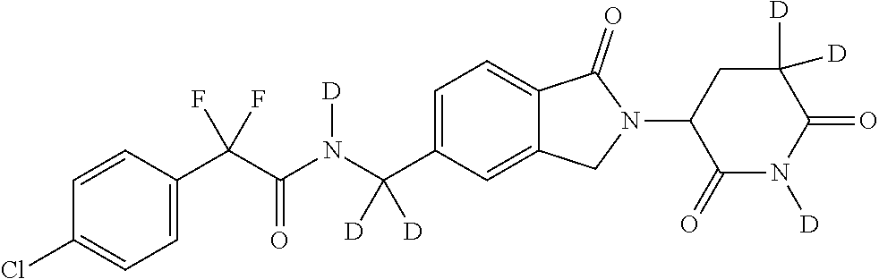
C1=CC(C(C(N(C(C2=CC=C3C(=C2)CN(C2C(=O)N([D])C(=O)C([D])([D])C2)C3=O)([D])[D])[D])=O)(F)F)=CC=C1Cl
